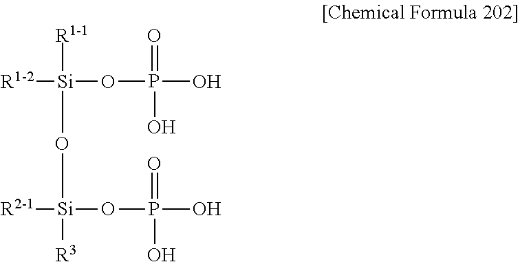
[R1-2][Si]([R1-1])(OP(=O)(O)O)O[Si]([R2-1])(OP(O)(=O)O)[R3]
